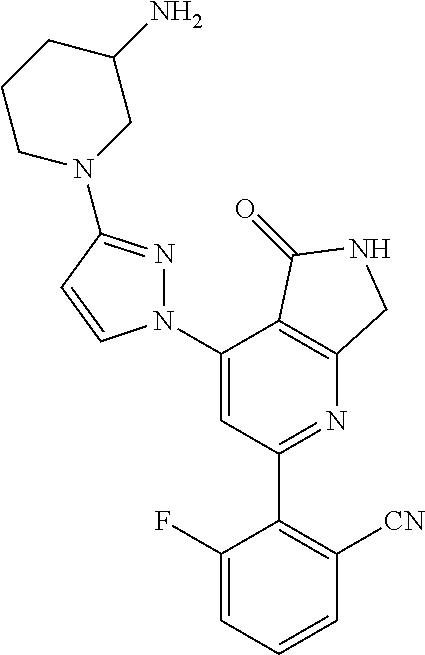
C1(N2N=C(N3CC(N)CCC3)C=C2)=CC(C2=C([CN])C=CC=C2F)=NC2=C1C(=O)NC2
